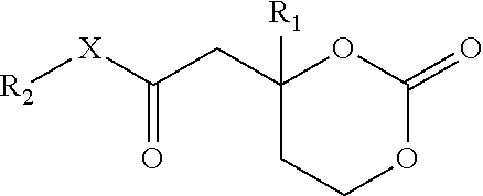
[R2][X]C(CC1([R1])CCOC(=O)O1)=O
